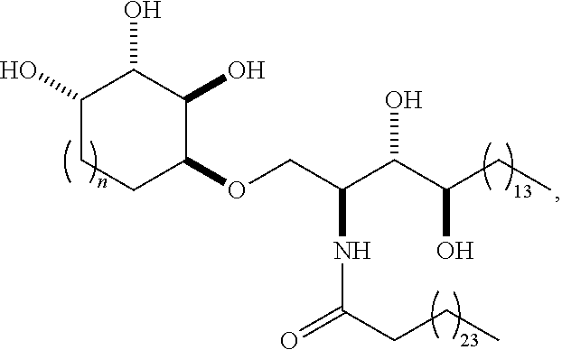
C1(OCC(C(C(O)CC)O)NC(=O)CCC)C(O)C(O)C(O)CC1
